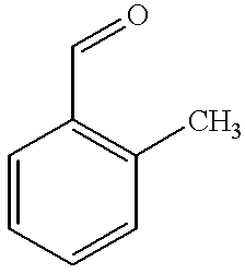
C1=CC=CC(C)=C1C=O
